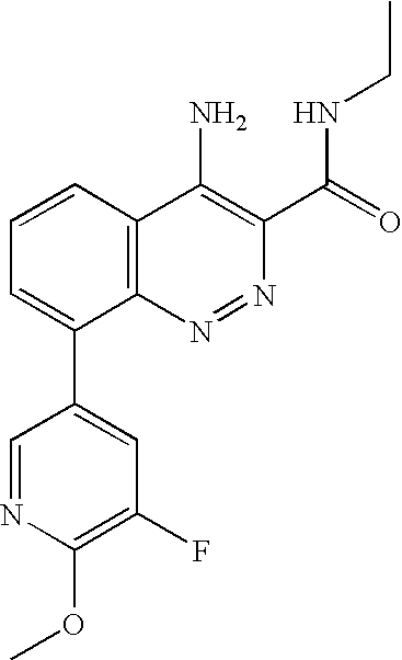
C1=NC(OC)=C(F)C=C1C1=CC=CC2=C1N=NC(C(=O)NCC)=C2N
